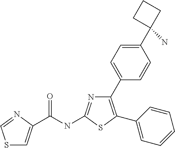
N1=C(NC(C2=CSC=N2)=O)SC(C2=CC=CC=C2)=C1C1=CC=C(C2(N)CCC2)C=C1
